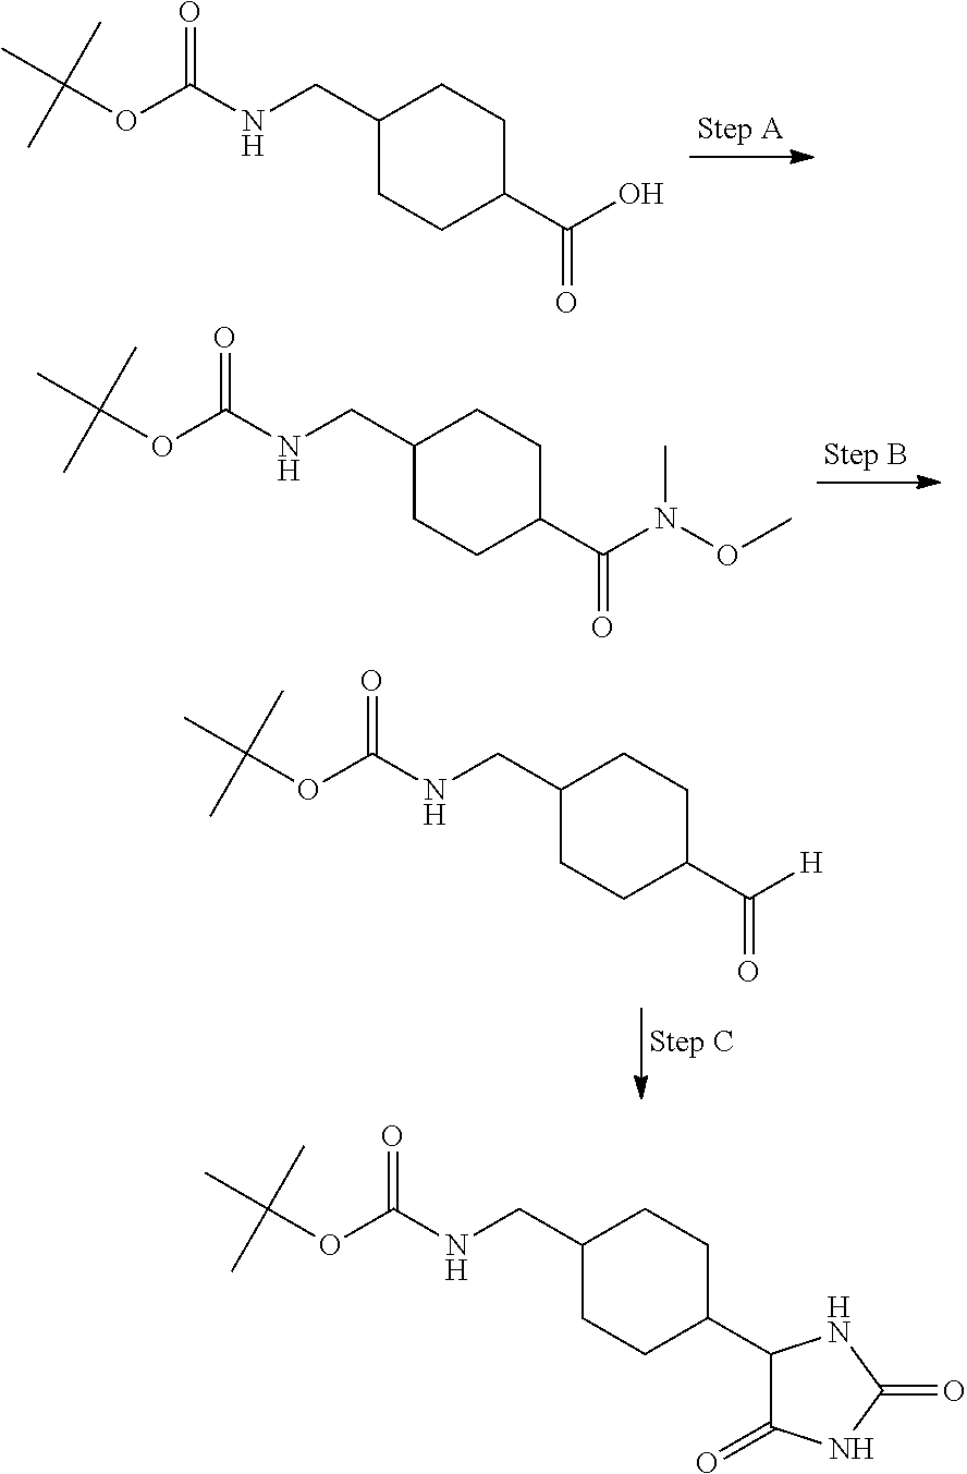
CC(OC(NCC1CCC(C(O)=O)CC1)=O)(C)C.CC(OC(NCC1CCC(C(N(OC)C)=O)CC1)=O)(C)C.CC(OC(NCC1CCC(C([H])=O)CC1)=O)(C)C.CC(OC(NCC1CCC(C2C(=O)NC(=O)N2)CC1)=O)(C)C
